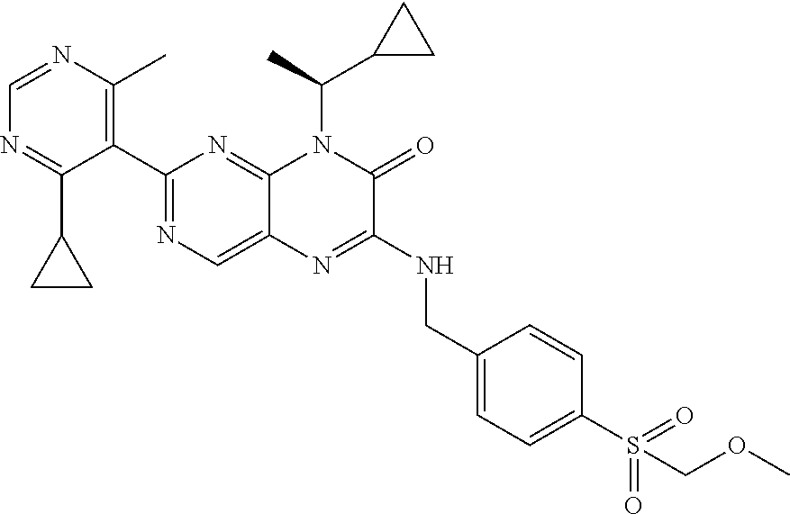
C1=NC(C)=C(C2=NC=C3C(=N2)N(C(C)C2CC2)C(=O)C(NCC2=CC=C(S(=O)(=O)COC)C=C2)=N3)C(C2CC2)=N1
